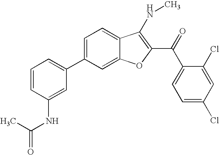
C1=CC(NC(C)=O)=CC(C2=CC=C3C(=C2)OC(C(C2=CC=C(Cl)C=C2Cl)=O)=C3NC)=C1
